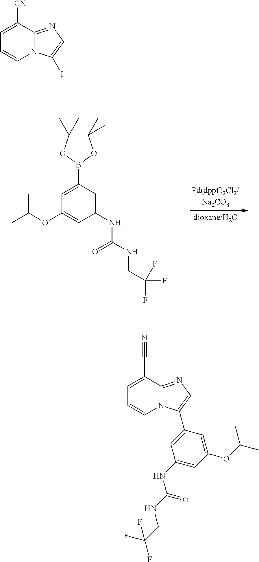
C1(C)(C)C(C)(C)OB(C2=CC(OC(C)C)=CC(NC(NCC(F)(F)F)=O)=C2)O1.C1=C(C#N)C2=NC=C(C3=CC(NC(NCC(F)(F)F)=O)=CC(OC(C)C)=C3)N2C=C1.C1=C([CN])C2=NC=C(I)N2C=C1
